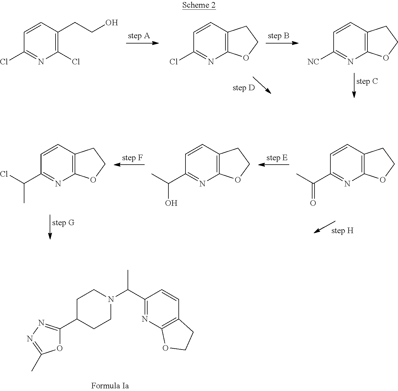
C1C(C2=NN=C(C)O2)CCN(C(C)C2=NC3=C(C=C2)CCO3)C1.C12=C(C=CC([NC])=N1)CCO2.C12=C(C=CC(Cl)=N1)CCO2.C1(Cl)=C(CCO)C=CC(Cl)=N1.C12=C(C=CC(C(C)Cl)=N1)CCO2.C12=C(C=CC(C(O)C)=N1)CCO2.C12=C(C=CC(C(=O)C)=N1)CCO2
